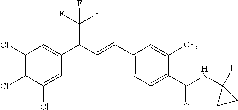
C1(Cl)=CC(C(C=CC2=CC=C(C(NC3(F)CC3)=O)C([CF3])=C2)C(F)(F)F)=CC(Cl)=C1Cl
